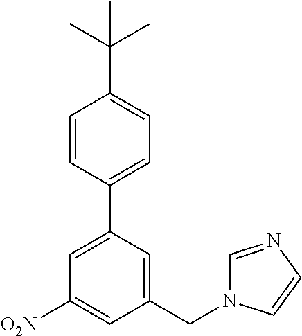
C1=CC(C2=CC([O2N])=CC(CN3C=NC=C3)=C2)=CC=C1C(C)(C)C
